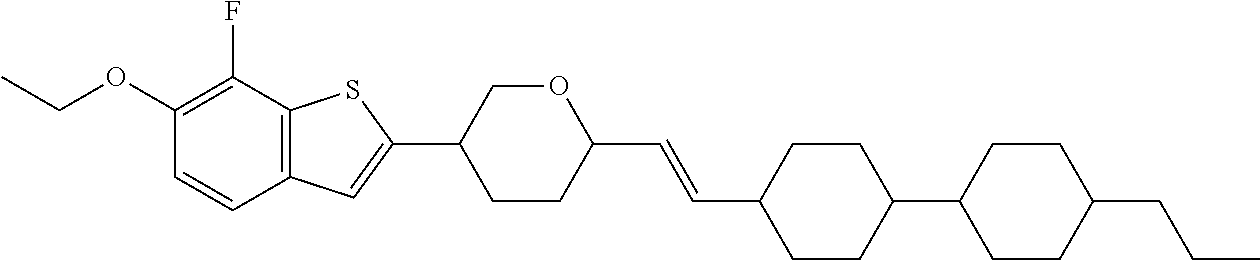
CCOC1=C(F)C2=C(C=C1)C=C(C1CCC(C=CC3CCC(C4CCC(CCC)CC4)CC3)OC1)S2
